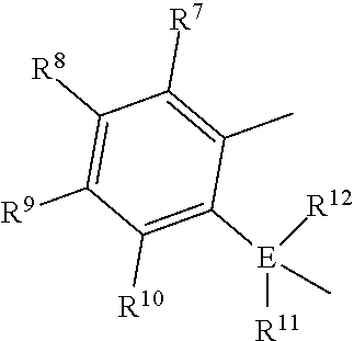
C1(C)=C([R7])C([R8])=C([R9])C([R10])=C1[E](C)([R12])[R11]
